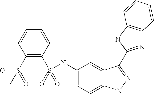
C1=CC=CC(S(=O)(=O)NC2=CC=C3C(=C2)C(C2=NC4=C(N2)C=CC=C4)=NN3)=C1S(=O)(C)=O
